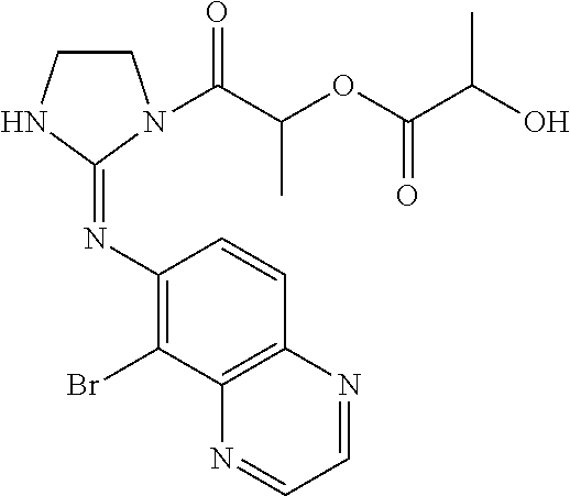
N(=C1NCCN1C(C(OC(C(O)C)=O)C)=O)C1=C(Br)C2=C(C=C1)N=CC=N2
